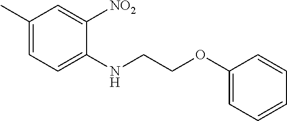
C1(C)=CC=C(NCCOC2=CC=CC=C2)C([NO2])=C1
